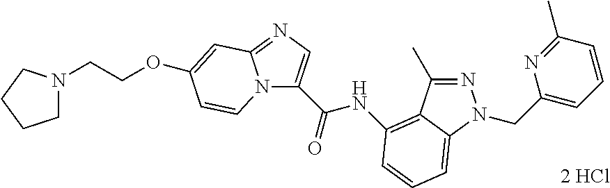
N12C(C(NC3=C4C(C)=NN(CC5=CC=CC(C)=N5)C4=CC=C3)=O)=CN=C1C=C(OCCN1CCCC1)C=C2
